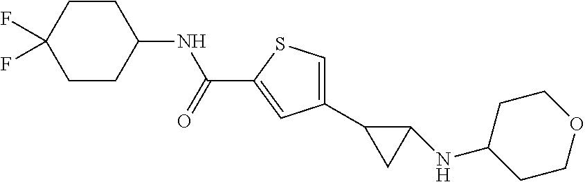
C1(C2CC2NC2CCOCC2)=CSC(C(=O)NC2CCC(F)(F)CC2)=C1
